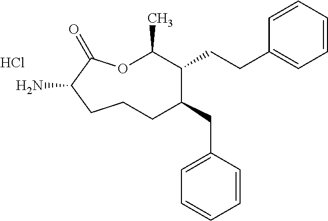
Cl.O1C(C)C(CCC2=CC=CC=C2)C(CC2=CC=CC=C2)CCCC(N)C1=O
